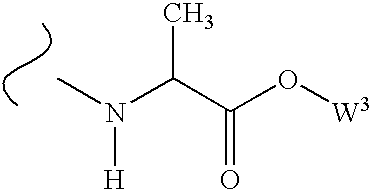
CN(C(C(O[W3])=O)C)[H]
